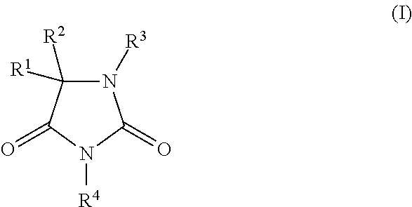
C1([R2])([R1])N([R3])C(=O)N([R4])C1=O
